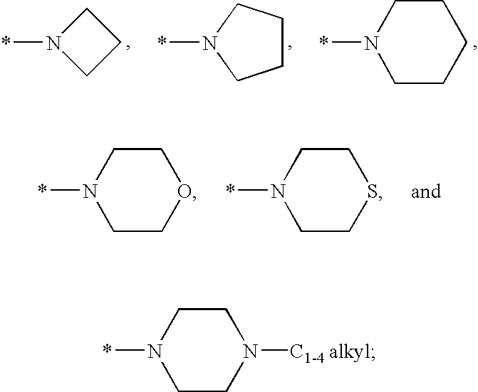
N1(*)CCC1.N1(*)CCCC1.N1(*)CCCCC1.N1(*)CCOCC1.N1(*)CCSCC1.N1(*)CCN([C1-4 alkyl])CC1
